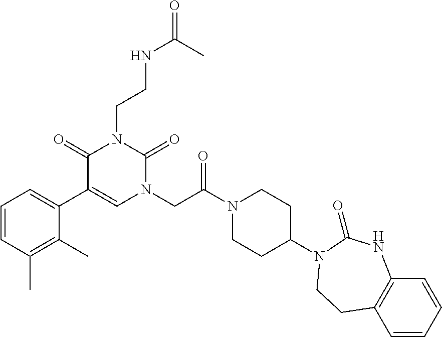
C1=CC(C)=C(C)C(C2=CN(CC(N3CCC(N4C(=O)NC5=C(C=CC=C5)CC4)CC3)=O)C(=O)N(CCNC(=O)C)C2=O)=C1
